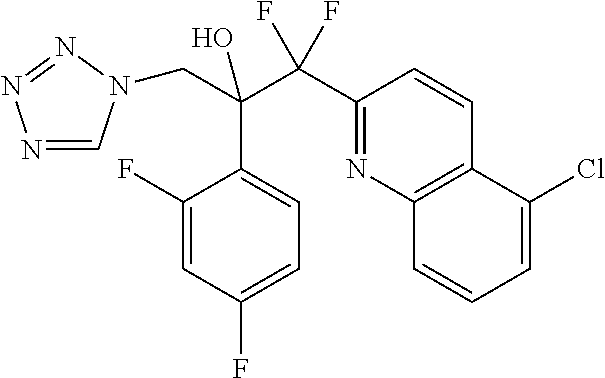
N1=CN(CC(C2=CC=C(F)C=C2F)(C(F)(F)C2=NC3=C(C=C2)C(Cl)=CC=C3)O)N=N1
